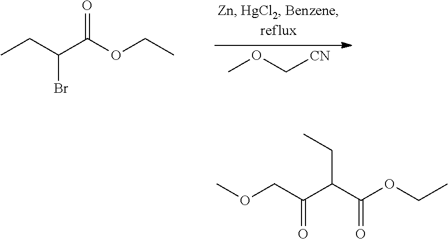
COC[CN].CCC(C(OCC)=O)Br.COCC(C(C(OCC)=O)CC)=O
